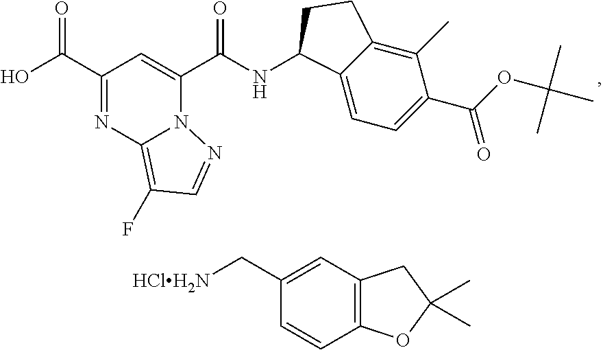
C1(C[HClH2N])=CC2=C(C=C1)OC(C)(C)C2.C(C1=NC2=C(F)C=NN2C(C(=O)NC2C3=CC=C(C(OC(C)(C)C)=O)C(C)=C3CC2)=C1)(=O)O
